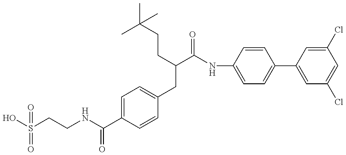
OS(CCNC(C1=CC=C(CC(C(NC2=CC=C(C3=CC(Cl)=CC(Cl)=C3)C=C2)=O)CCC(C)(C)C)C=C1)=O)(=O)=O
